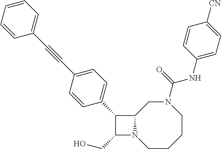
C1(CO)N2C(C1C1=CC=C(C#CC3=CC=CC=C3)C=C1)CN(C(NC1=CC=C([CN])C=C1)=O)CCCC2
